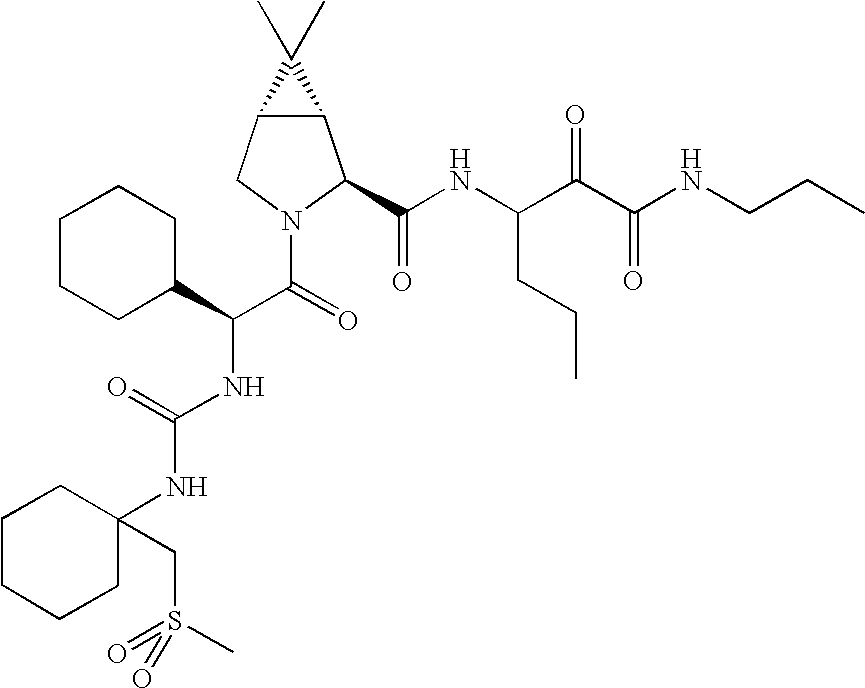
C12C(CN(C(C(NC(=O)NC3(CS(=O)(=O)C)CCCCC3)C3CCCCC3)=O)C1C(NC(C(C(NCCC)=O)=O)CCC)=O)C2(C)C
